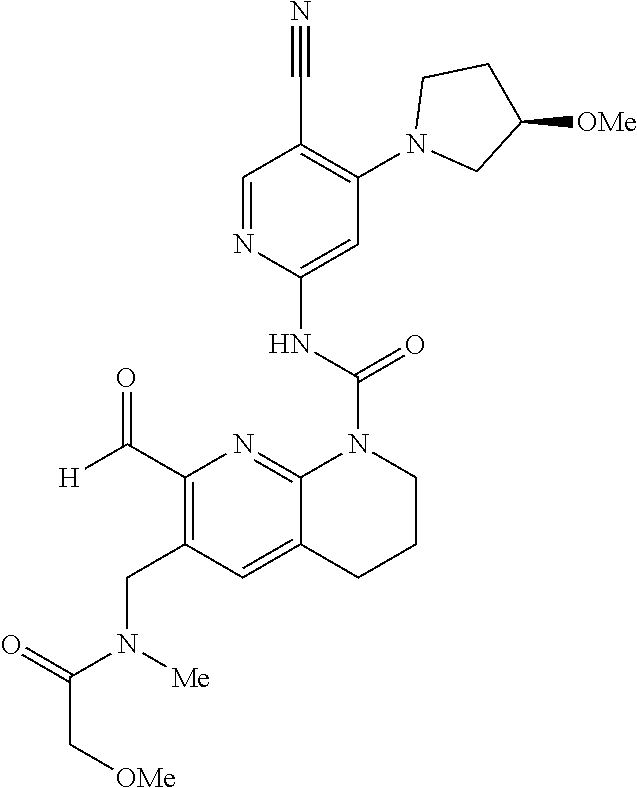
C1=NC(NC(=O)N2C3=NC(C([H])=O)=C(CN([Me])C(C[OMe])=O)C=C3CCC2)=CC(N2CC([OMe])CC2)=C1C#N
